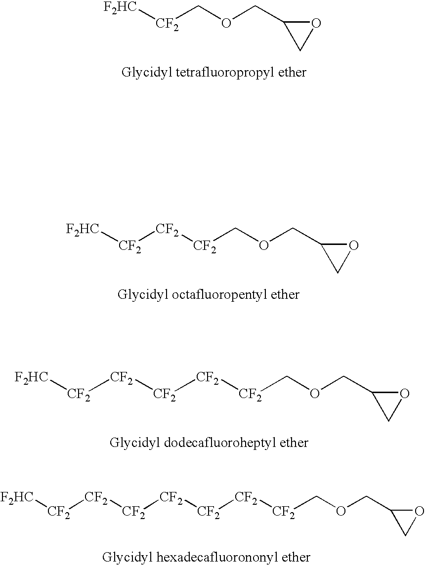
[F2HC][CF2]COCC1CO1.[F2HC][CF2][CF2][CF2]COCC1CO1.C(OCC1CO1)[CF2][CF2][CF2][CF2][CF2][F2HC].C(OCC1CO1)[CF2][CF2][CF2][CF2][CF2][CF2][CF2][F2HC]
